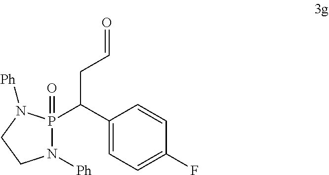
C1(C(P2(=O)N([Ph])CCN2[Ph])CC=O)=CC=C(F)C=C1
